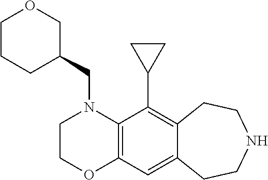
C1(CN2C3=C(OCC2)C=C2C(=C3C3CC3)CCNCC2)COCCC1
